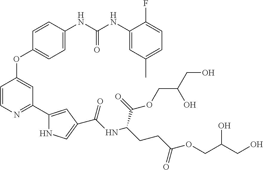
C1=CN=C(C2=CC(C(NC(CCC(OCC(CO)O)=O)C(=O)OCC(CO)O)=O)=CN2)C=C1OC1=CC=C(NC(NC2=CC(C)=CC=C2F)=O)C=C1
